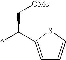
C1=C(C(*)C[OMe])SC=C1
